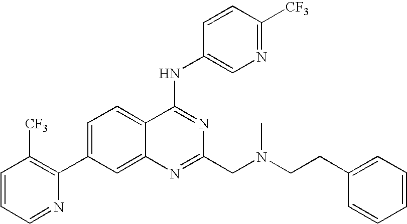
C1=CC=NC(C2=CC=C3C(=C2)N=C(CN(CCC2=CC=CC=C2)C)N=C3NC2=CN=C([CF3])C=C2)=C1[CF3]
